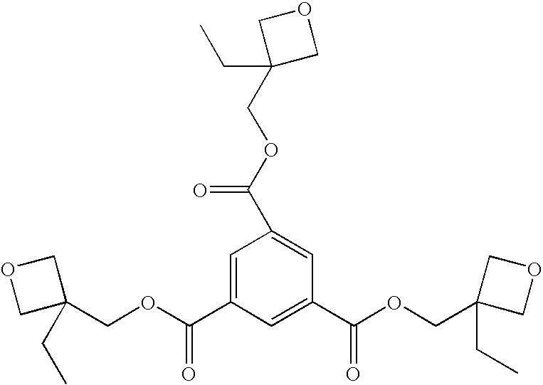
C(OC(C1=CC(C(OCC2(CC)COC2)=O)=CC(C(OCC2(CC)COC2)=O)=C1)=O)C1(CC)COC1
